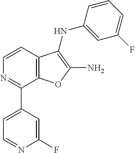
C1=CC2=C(C(C3=CC=NC(F)=C3)=N1)OC(N)=C2NC1=CC(F)=CC=C1
